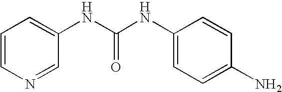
C1=CN=CC(NC(NC2=CC=C(N)C=C2)=O)=C1
